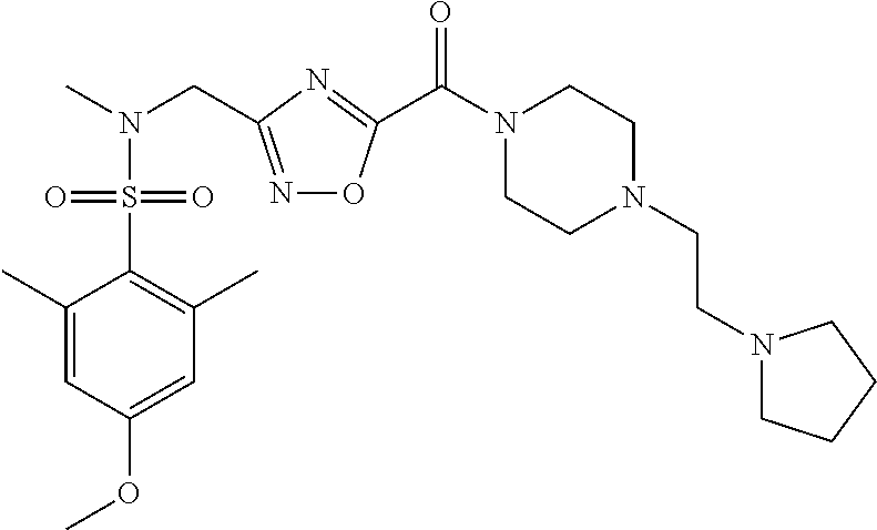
C1=C(OC)C=C(C)C(S(N(C)CC2=NOC(C(N3CCN(CCN4CCCC4)CC3)=O)=N2)(=O)=O)=C1C
